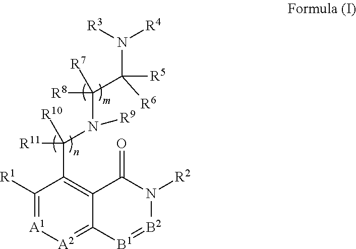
C1([R1])=[A1][A2]=C2C(=C1C(N(C([R8])([R7])C([R5])([R6])N([R3])[R4])[R9])([R11])[R10])C(=O)N([R2])[B2]=[B1]2
